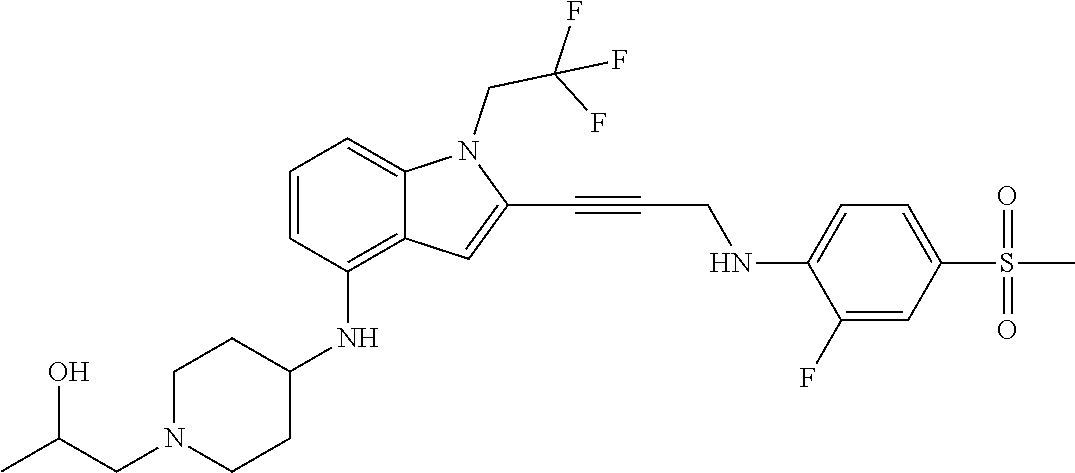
C(C#CC1=CC2=C(NC3CCN(CC(C)O)CC3)C=CC=C2N1CC(F)(F)F)NC1=CC=C(S(C)(=O)=O)C=C1F
